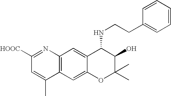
C12=C(C=C3C(=C1)C(NCCC1=CC=CC=C1)C(O)C(C)(C)O3)C(C)=CC([HOOC])=N2
